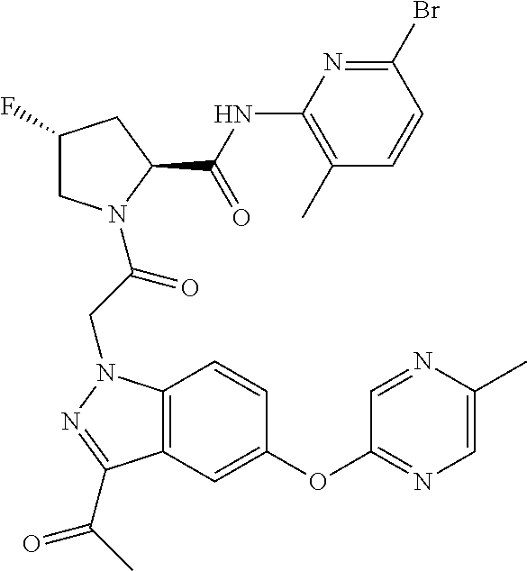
C1(F)CN(C(CN2C3=C(C=C(OC4=NC=C(C)N=C4)C=C3)C(C(C)=O)=N2)=O)C(C(NC2=C(C)C=CC(Br)=N2)=O)C1
